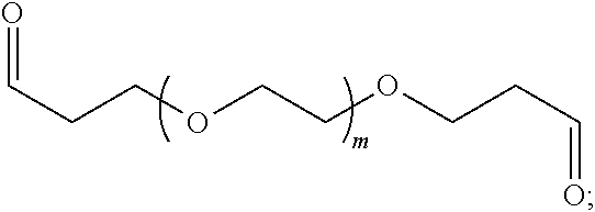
O=CCCOCCOCCC=O
